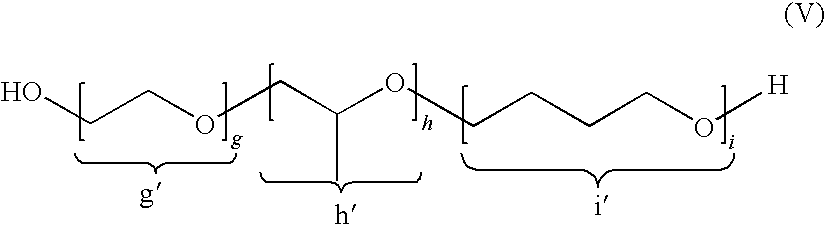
OCCOCC(OCCCCO[H])C
